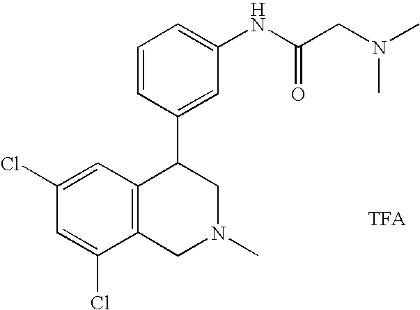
C1=C(NC(CN(C)C)=O)C=C(C2C3=C(CN(C)C2)C(Cl)=CC(Cl)=C3)C=C1
